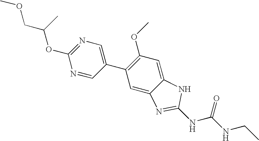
C1(OC(COC)C)=NC=C(C2=C(OC)C=C3C(=C2)N=C(NC(NCC)=O)N3)C=N1
